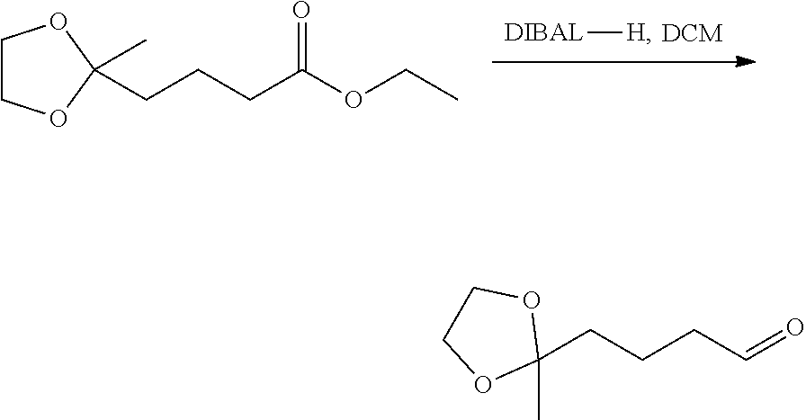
[DIBAL][H].C(CCC(OCC)=O)C1(C)OCCO1.C1(CCCC=O)(C)OCCO1
